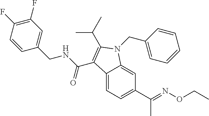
C12=CC=C(C(=NOCC)C)C=C1N(CC1=CC=CC=C1)C(C(C)C)=C2C(NCC1=CC(F)=C(F)C=C1)=O
